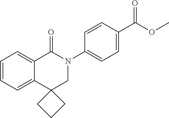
C1=CC=C2C(=C1)C(=O)N(C1=CC=C(C(OC)=O)C=C1)CC21CCC1
